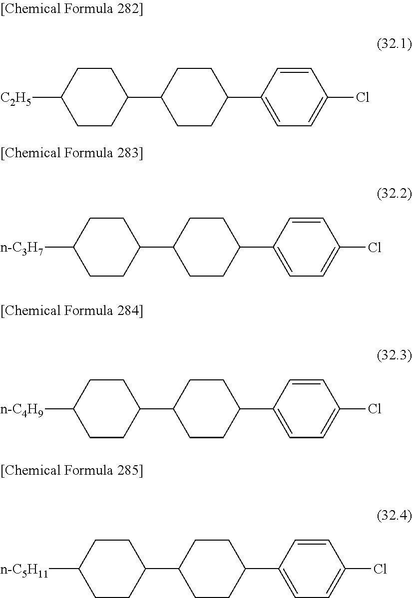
C1(C2CCC(C3CCC([C2H5])CC3)CC2)=CC=C(Cl)C=C1.C1(C2CCC(C3CCC([n-C3H7])CC3)CC2)=CC=C(Cl)C=C1.C1(C2CCC(C3CCC([n-C4H9])CC3)CC2)=CC=C(Cl)C=C1.C1(C2CCC(C3CCC([n-C5H11])CC3)CC2)=CC=C(Cl)C=C1
